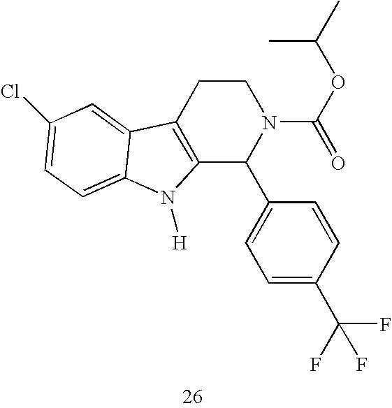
C12=C(CCN(C(=O)OC(C)C)C1C1=CC=C(C(F)(F)F)C=C1)C1=CC(Cl)=CC=C1N2[H]
